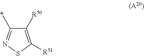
C1([R50])=C([R51])SN=C1*
